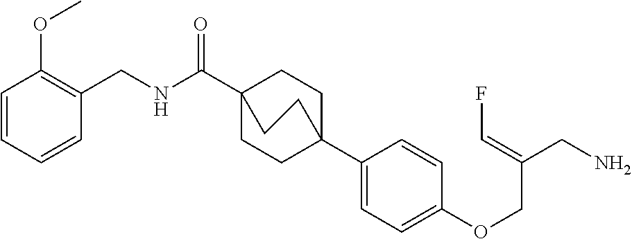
C1(C23CCC(C(NCC4=C(OC)C=CC=C4)=O)(CC2)CC3)=CC=C(OCC(CN)=CF)C=C1
